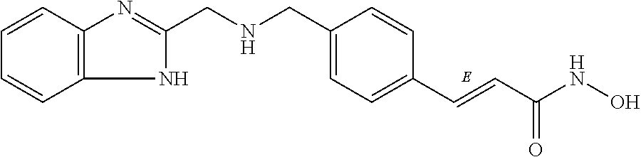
C1=C(CNCC2=NC3=C(N2)C=CC=C3)C=CC(C=CC(NO)=O)=C1
